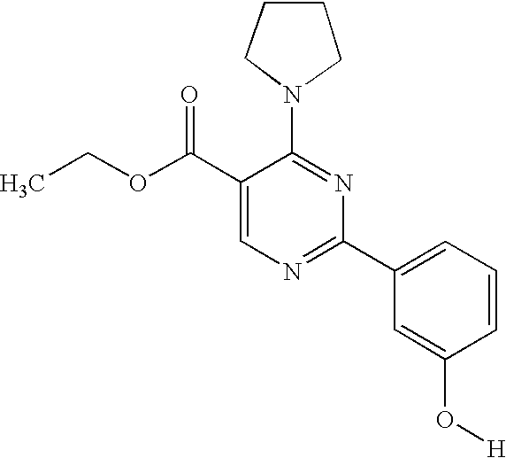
C1(C(OCC)=O)=CN=C(C2=CC=CC(O[H])=C2)N=C1N1CCCC1
